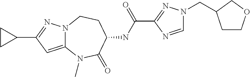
N12C(=CC(C3CC3)=N1)N(C)C(=O)C(NC(C1=NN(CC3CCOC3)C=N1)=O)CC2
